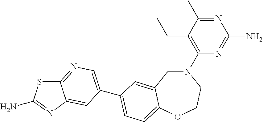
C1(N2CC3=CC(C4=CN=C5SC(N)=NC5=C4)=CC=C3OCC2)=C(CC)C(C)=NC(N)=N1
